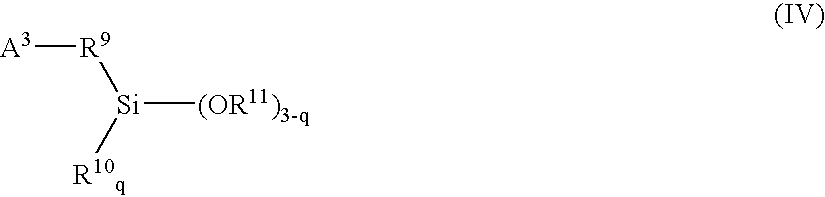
[Si]([(OR11)3-q])([R9][A3])[R10q]
